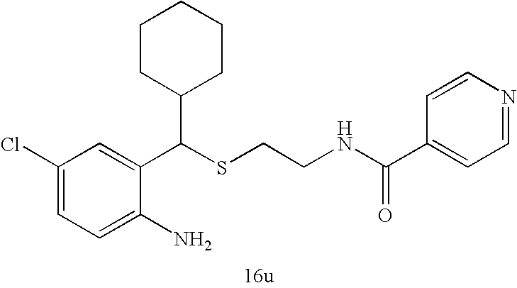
C1=C(N)C(C(SCCNC(C2=CC=NC=C2)=O)C2CCCCC2)=CC(Cl)=C1
